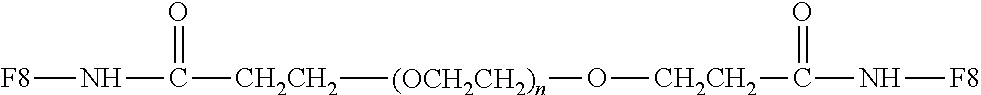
[CH2CH2]([(OCH2CH2)n]O[CH2CH2]C(N[F8])=O)C(N[F8])=O
